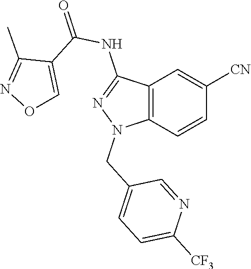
C12=C(C=CC([CN])=C1)N(CC1=CC=C([CF3])N=C1)N=C2NC(=O)C1=CON=C1C
